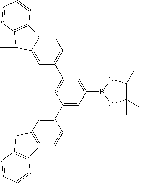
C1=C2C(=CC(C3=CC(C4=CC5=C(C=C4)C4=C(C5(C)C)C=CC=C4)=CC(B4OC(C)(C)C(C)(C)O4)=C3)=C1)C(C)(C)C1=C2C=CC=C1
